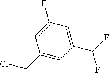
C1=C(F)C=C(C(F)F)C=C1CCl
